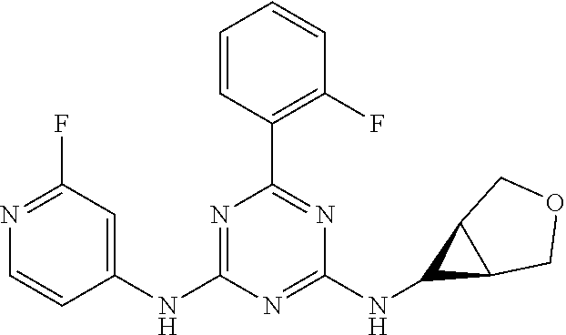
C1=CC(C2=NC(NC3C4C3COC4)=NC(NC3=CC(F)=NC=C3)=N2)=C(F)C=C1
